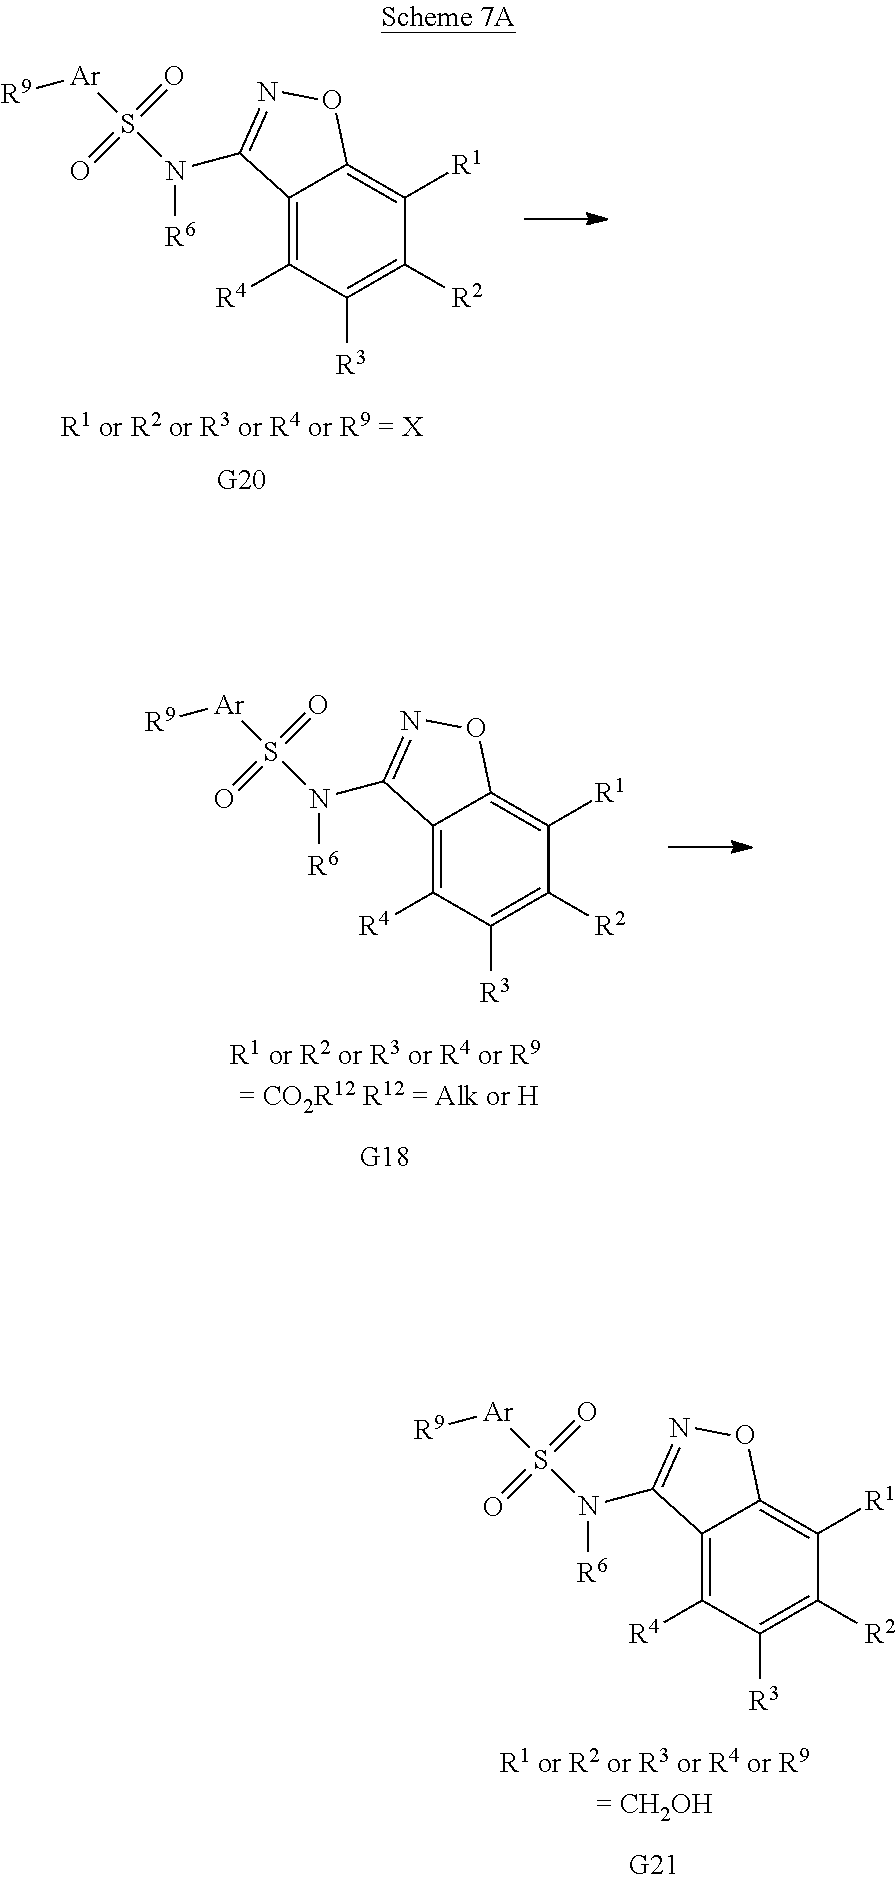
C12=C([R4])C([R3])=C([R2])C([R1])=C1ON=C2N([R6])S([Ar][R9])(=O)=O.C12=C([R4])C([R3])=C([R2])C([R1])=C1ON=C2N([R6])S([Ar][R9])(=O)=O.C12=C([R4])C([R3])=C([R2])C([R1])=C1ON=C2N([R6])S([Ar][R9])(=O)=O
